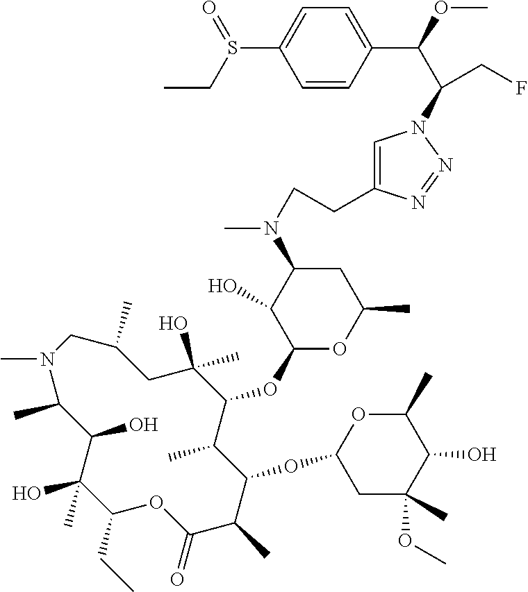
C1(O)(C)C(CC)OC(=O)C(C)C(OC2CC(OC)(C)C(O)C(C)O2)C(C)C(OC2OC(C)CC(N(C)CCC3=CN(C(CF)C(OC)C4=CC=C(S(CC)=O)C=C4)N=N3)C2O)C(C)(O)CC(C)CN(C)C(C)C1O
